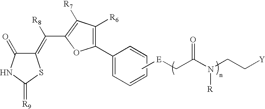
C[E]CC(N(CC[Y])[R])=O.C1(=O)C(=C(C2=C([R7])C([R6])=C(C3=CC=CC=C3)O2)[R8])SC(=[R9])N1
